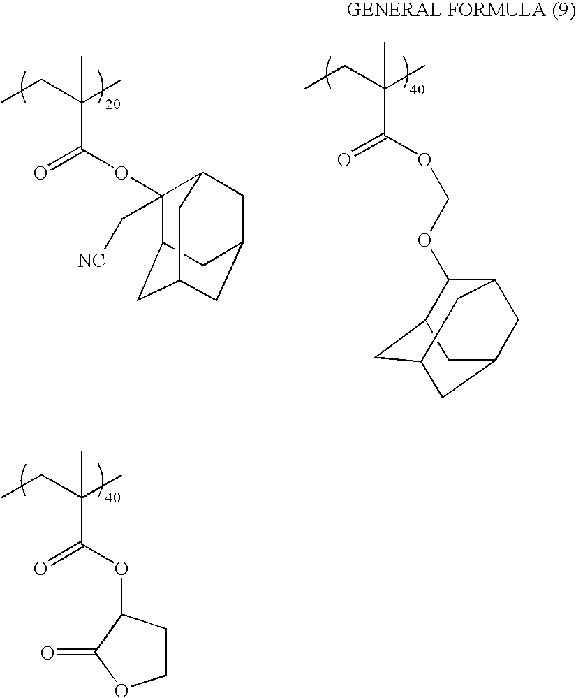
C(C(=O)OC1(C[NC])C2CC3CC(CC1C3)C2)(C)(CC)C.C(C(=O)OCOC1C2CC3CC(CC1C3)C2)(C)(CC)C.C(C(=O)OC1CCOC1=O)(C)(CC)C
